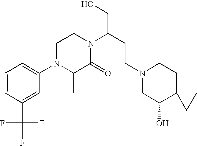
C1=CC(C(F)(F)F)=CC(N2C(C)C(=O)N(C(CCN3CC(O)C4(CC3)CC4)CO)CC2)=C1
